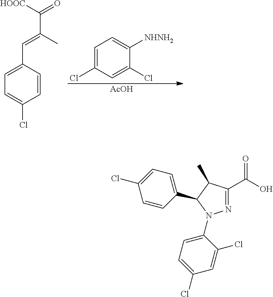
C1=CC(C=C(C([HOOC])=O)C)=CC=C1Cl.C1=C(Cl)C=C(Cl)C([NHNH2])=C1.[AcOH].C1=CC(C2C(C)C(C(O)=O)=NN2C2=CC=C(Cl)C=C2Cl)=CC=C1Cl
